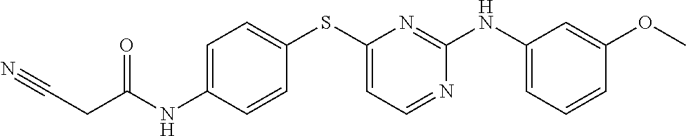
C1=C(NC(CC#N)=O)C=CC(SC2=CC=NC(NC3=CC=CC(OC)=C3)=N2)=C1
